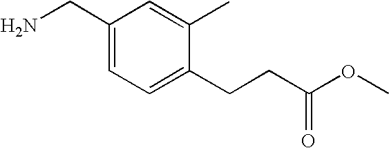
C1(CN)=CC=C(CCC(OC)=O)C(C)=C1
